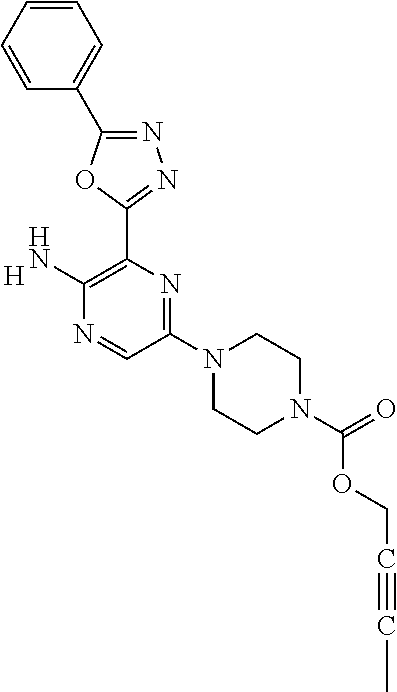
[H].C1(N2CCN(C(=O)OCC#CC)CC2)=NC(C2=NN=C(C3=CC=CC=C3)O2)=C(N)N=C1
